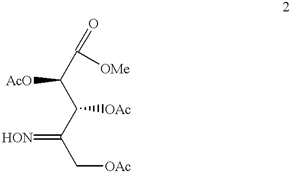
[AcO]C(C(=O)[OMe])C(C(C[OAc])=[HON])[OAc]
